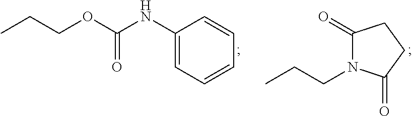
C1(NC(OCCC)=O)=CC=CC=C1.N1(CCC)C(=O)CCC1=O
